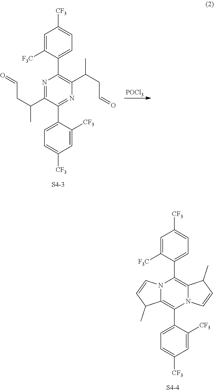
N1=C(C(CC=O)C)C(C2=CC=C([CF3])C=C2[CF3])=NC(C(CC=O)C)=C1C1=CC=C([CF3])C=C1[F3C].[S4-3].[POCl3].N12C(=C(C3=CC=C([CF3])C=C3[CF3])N3C(=C1C1=CC=C([CF3])C=C1[F3C])C(C)C=C3)C(C)C=C2.[S4-4]
